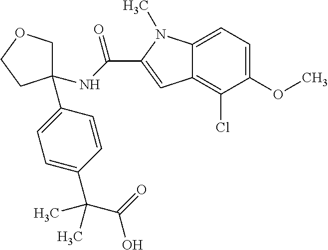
C1(C2=CC=C(C(C)(C(=O)O)C)C=C2)(NC(=O)C2=CC3=C(Cl)C(OC)=CC=C3N2C)COCC1
